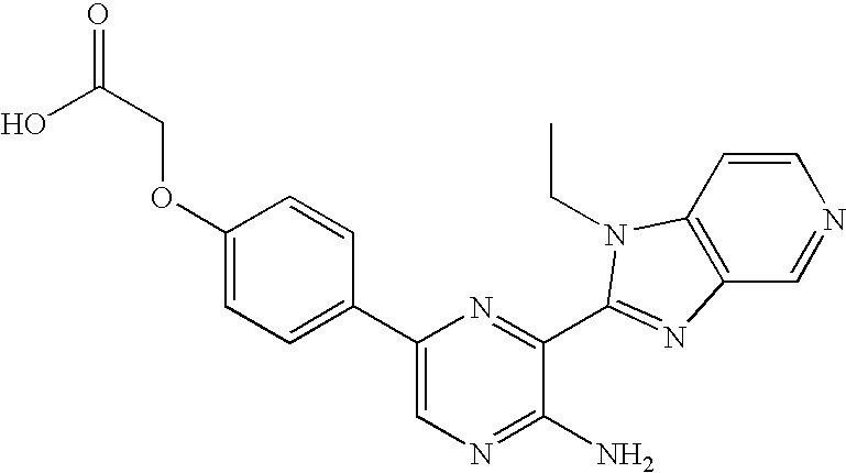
C1(C2=CC=C(OCC(=O)O)C=C2)=CN=C(N)C(C2=NC3=C(C=CN=C3)N2CC)=N1
